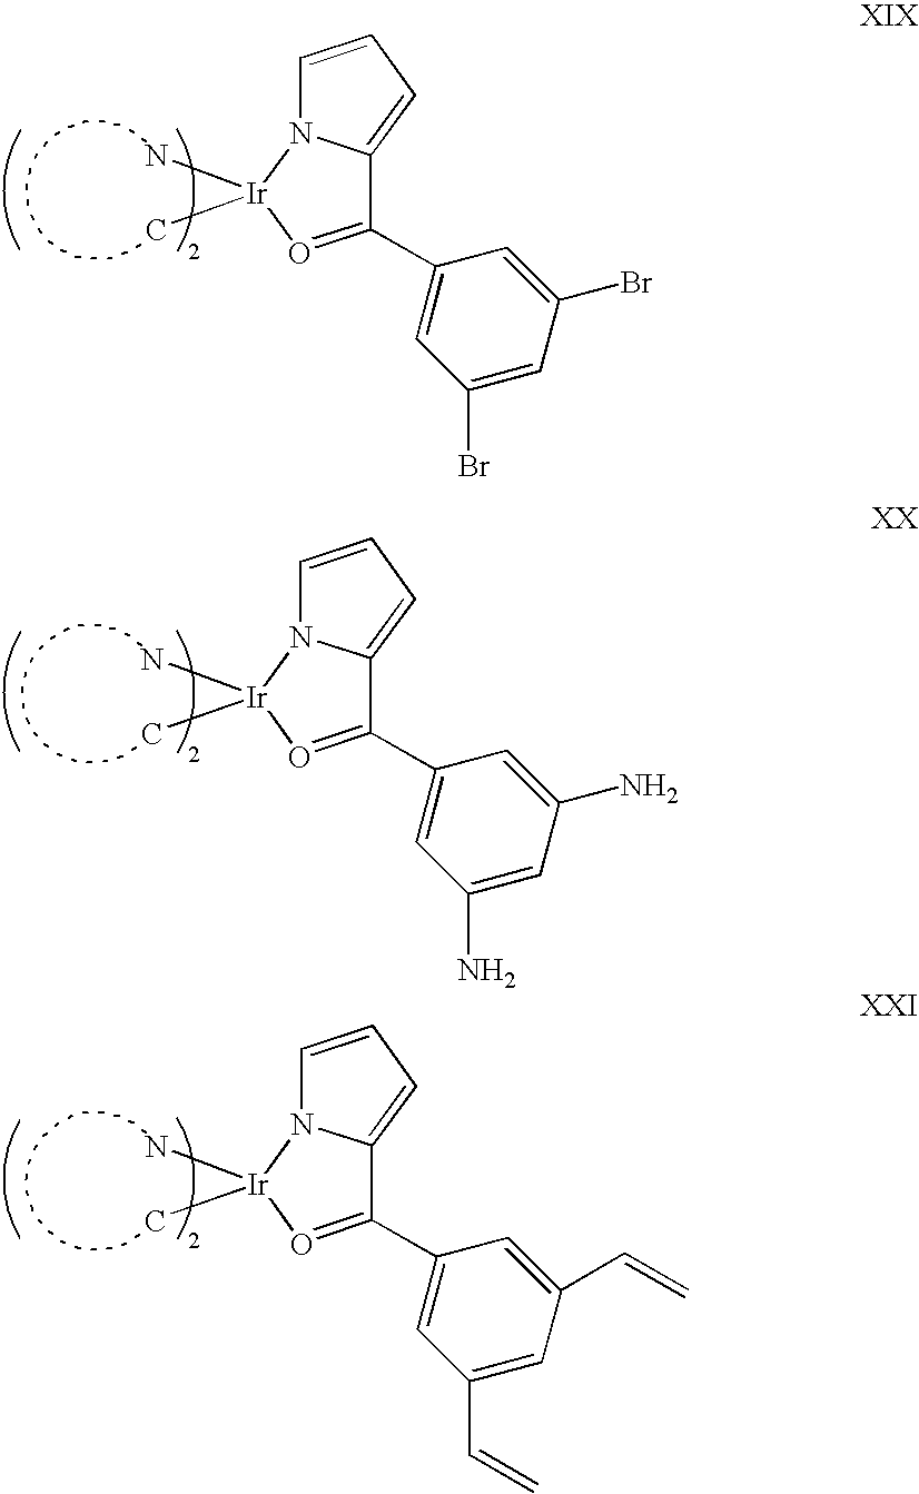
C1=CC=C2N1[Ir](N)(C)O=C2C1=CC(Br)=CC(Br)=C1.C1=CC=C2N1[Ir](N)(C)O=C2C1=CC(N)=CC(N)=C1.C1=CC=C2N1[Ir](N)(C)O=C2C1=CC(C=C)=CC(C=C)=C1
